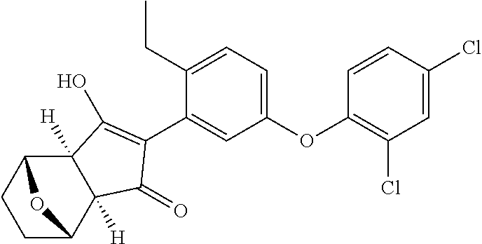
C1CC2C3([H])C([H])(C(=O)C(C4=CC(OC5=C(Cl)C=C(Cl)C=C5)=CC=C4CC)=C3O)C1O2
